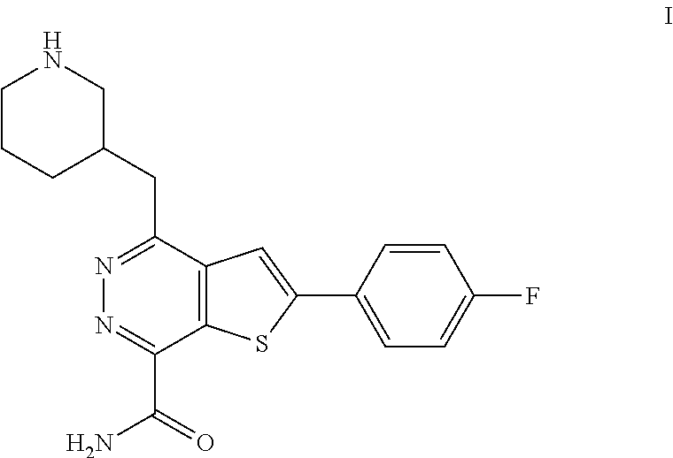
C12=C(C(CC3CNCCC3)=NN=C1C(=O)N)C=C(C1=CC=C(F)C=C1)S2
